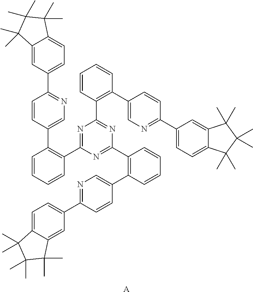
C1=CC=CC(C2=NC(C3=C(C4=CN=C(C5=CC=C6C(=C5)C(C)(C)C(C)(C)C6(C)C)C=C4)C=CC=C3)=NC(C3=C(C4=CN=C(C5=CC=C6C(=C5)C(C)(C)C(C)(C)C6(C)C)C=C4)C=CC=C3)=N2)=C1C1=CN=C(C2=CC=C3C(=C2)C(C)(C)C(C)(C)C3(C)C)C=C1.[A]
